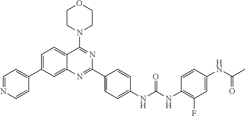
C1=NC=CC(C2=CC=C3C(=C2)N=C(C2=CC=C(NC(NC4=C(F)C=C(NC(C)=O)C=C4)=O)C=C2)N=C3N2CCOCC2)=C1
